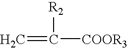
C=C([R2])[COOR3]
